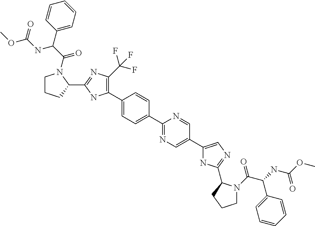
C1(C2=C(C(F)(F)F)N=C(C3N(C(C(NC(OC)=O)C4=CC=CC=C4)=O)CCC3)N2)=CC=C(C2=NC=C(C3=CN=C(C4N(C(C(NC(OC)=O)C5=CC=CC=C5)=O)CCC4)N3)C=N2)C=C1
